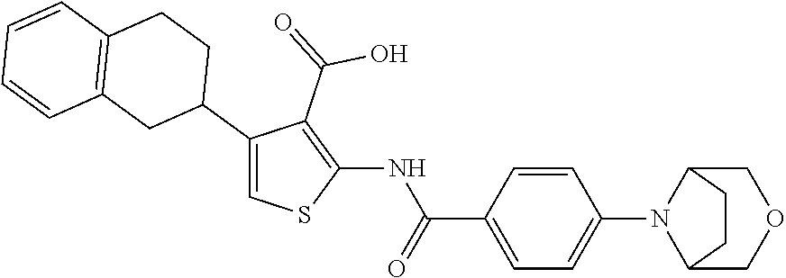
C1(C2CCC3=C(C2)C=CC=C3)=CSC(NC(C2=CC=C(N3C4COCC3CC4)C=C2)=O)=C1C(=O)O
